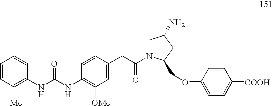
C1=CC([Me])=C(NC(NC2=C([OMe])C=C(CC(=O)N3C(COC4=CC=C([COOH])C=C4)CC(N)C3)C=C2)=O)C=C1
